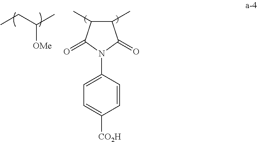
CCC(C)[OMe].C1(C)C(C)C(=O)N(C2=CC=C([CO2H])C=C2)C1=O
